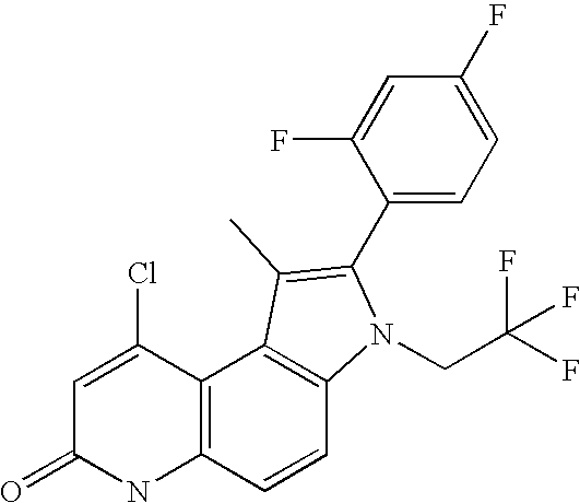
N1C2=C(C(Cl)=CC1=O)C1=C(C=C2)N(CC(F)(F)F)C(C2=CC=C(F)C=C2F)=C1C
